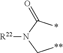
[**]CN(C(*)=O)[R22]
